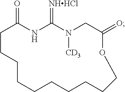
C1CCCCCCCCCOC(=O)CN([CD3])C(=[NHHCl])NC1=O
